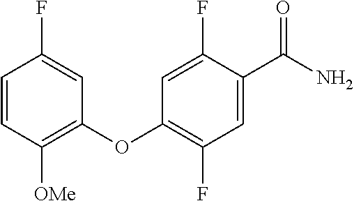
C1(OC2=C(F)C=C(C(N)=O)C(F)=C2)=C([OMe])C=CC(F)=C1
